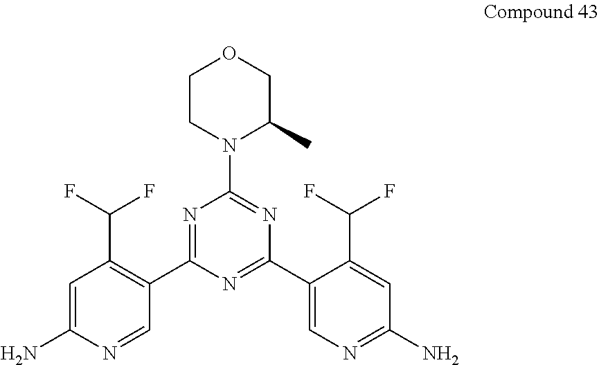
N1=C(C2=C(C(F)F)C=C(N)N=C2)N=C(C2=CN=C(N)C=C2C(F)F)N=C1N1C(C)COCC1
